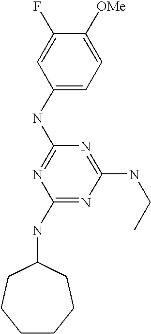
C1(NC2=NC(NC3CCCCCC3)=NC(NCC)=N2)=CC=C([OMe])C(F)=C1
